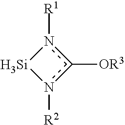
n1([R1])c([OR3])n([R2])[Si]1
